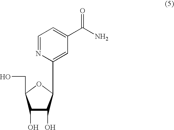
C1=NC(C2C(O)C(O)C(CO)O2)=CC(C(N)=O)=C1
